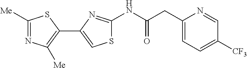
C1([Me])=NC([Me])=C(C2=CSC(NC(=O)CC3=CC=C([CF3])C=N3)=N2)S1
